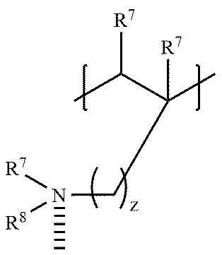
CC([R7])C(C)([R7])CN([R7])([R8])C
